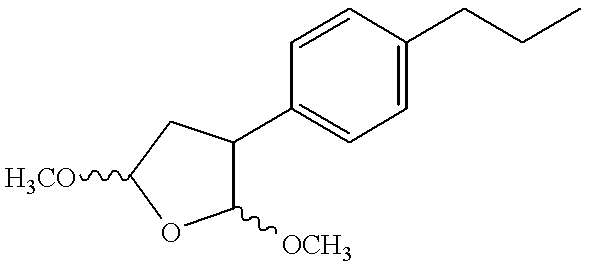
C1=CC(C2C([OCH3])OC([H3CO])C2)=CC=C1CCC
